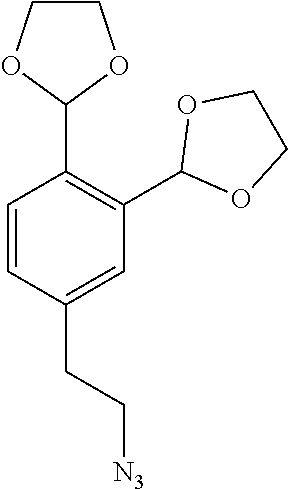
C1=CC(CC[N3])=CC(C2OCCO2)=C1C1OCCO1
